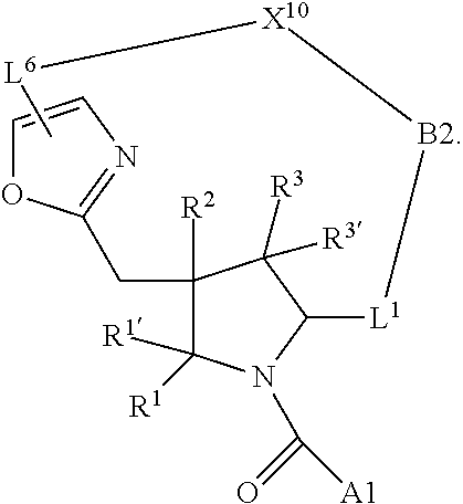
C1=CN=C(CC2([R2])C([R1])([R1])N(C(=O)[A1])C([L1][B2][X10][L6]C)C2([R3])[R3])O1
